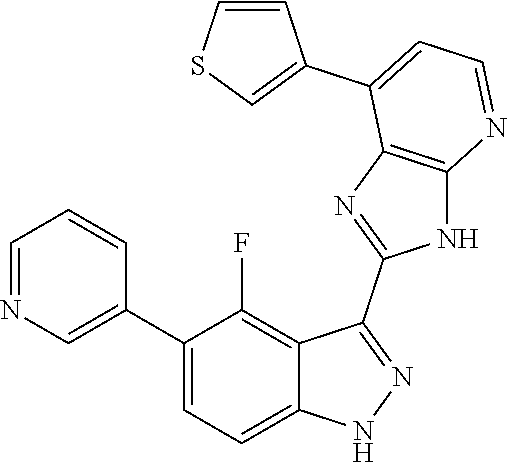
C1=NC=C(C2=CC=C3C(=C2F)C(C2=NC4=C(N2)N=CC=C4C2=CSC=C2)=NN3)C=C1
